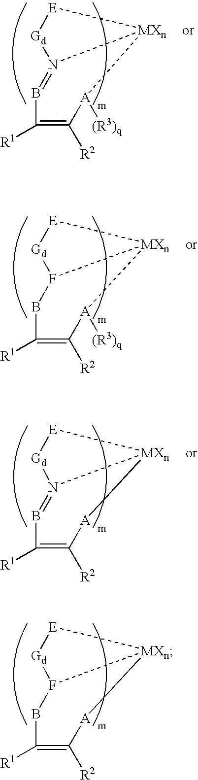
C1([R1])=C([R2])[A][MXn]2[E][Gd]F2B1.C1([R1])=C([R2])[A]([(R3)q])[MXn]2N(=B1)[Gd][E]2.C1([R1])=C([R2])[A]([(R3)q])[MXn]2[E][Gd]F2B1.C1([R1])=C([R2])[A][MXn]2[E][Gd]N2=B1
